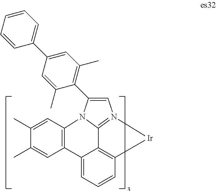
C1(C)=CC2=C(C=C1C)C1=CC=CC3=C1C1=N(C=C(C4=C(C)C=C(C5=CC=CC=C5)C=C4C)N21)[Ir]3
